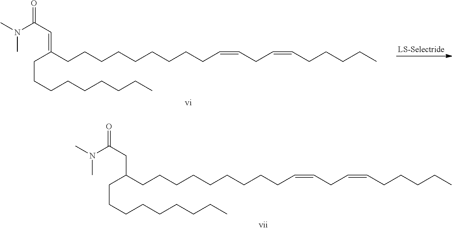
C(C(CCCCCCCCCC=CCC=CCCCCC)=CC(N(C)C)=O)CCCCCCCC.C(C(CCCCCCCCCC=CCC=CCCCCC)CC(=O)N(C)C)CCCCCCCC
